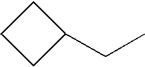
C1C(CC)CC1
